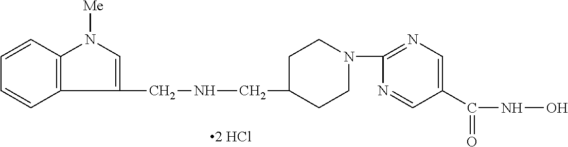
C12=C(C=CC=C1)N([Me])C=C2CNCC1CCN(C2=NC=C(C(=O)NO)C=N2)CC1
